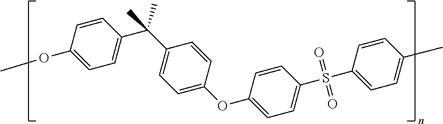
C1=C(OC2=CC=C(S(C3=CC=C(C)C=C3)(=O)=O)C=C2)C=CC(C(C2=CC=C(OC)C=C2)(C)C)=C1
